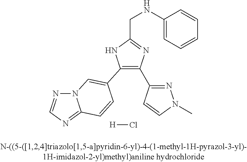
C1(C2=CN3N=CN=C3C=C2)=C(C2=NN(C)C=C2)N=C(CNC2=CC=CC=C2)N1.[H]Cl
